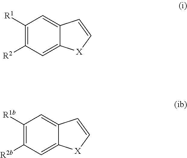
C1([R1])=C([R2])C=C2C(=C1)C=C[X]2.C1([R1b])=C([R2b])C=C2C(=C1)C=C[X]2
